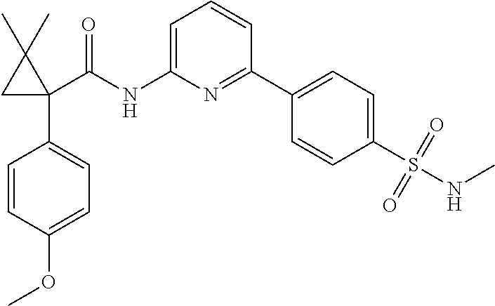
C1=CC(OC)=CC=C1C1(C(NC2=CC=CC(C3=CC=C(S(NC)(=O)=O)C=C3)=N2)=O)C(C)(C)C1
